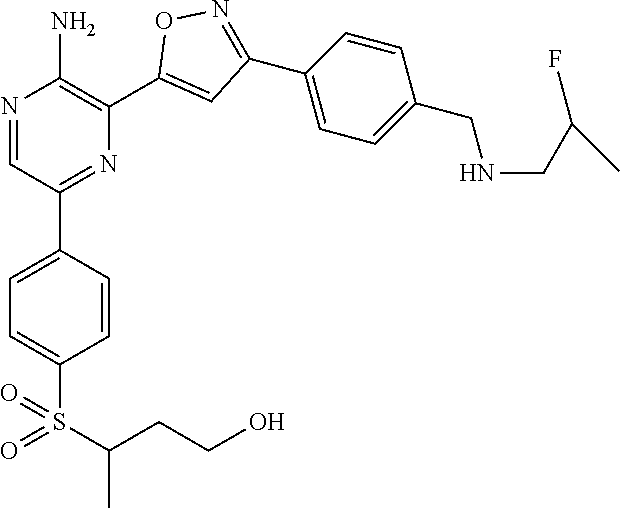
N1=CC(C2=CC=C(S(=O)(C(C)CCO)=O)C=C2)=NC(C2=CC(C3=CC=C(CNCC(C)F)C=C3)=NO2)=C1N
